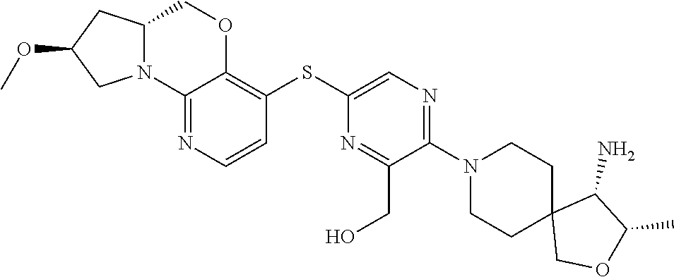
C1(N2CCC3(COC(C)C3N)CC2)=NC=C(SC2=C3OCC4CC(OC)CN4C3=NC=C2)N=C1CO
